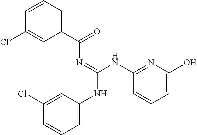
C1=CC=C(C(=O)N=C(NC2=CC=CC(Cl)=C2)NC2=NC(O)=CC=C2)C=C1Cl
